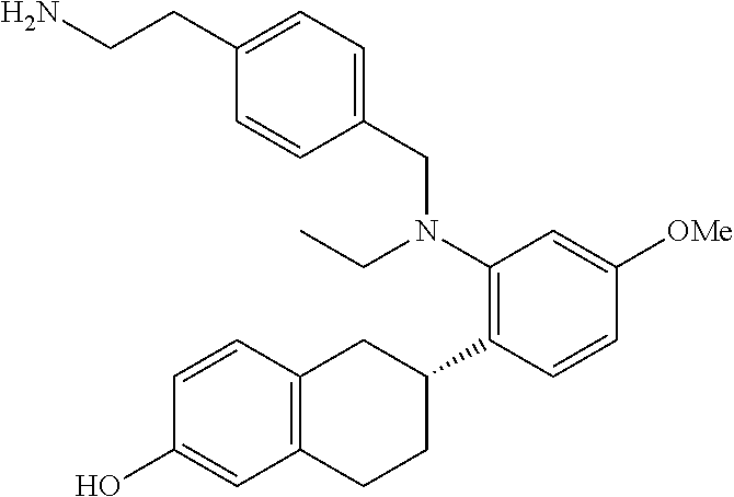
C1=CC2=C(C=C1O)CCC(C1=C(N(CC)CC3=CC=C(CCN)C=C3)C=C([OMe])C=C1)C2
